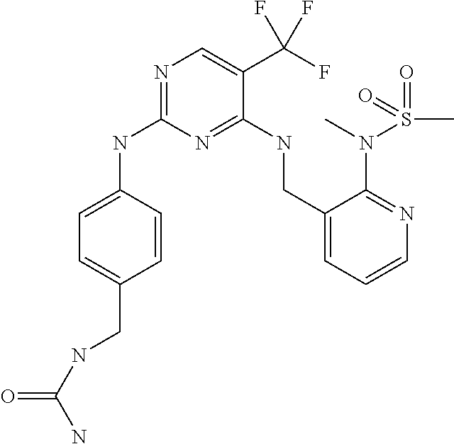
N(C1=NC=C(C(F)(F)F)C(NCC2=CC=CN=C2N(S(=O)(C)=O)C)=N1)C1=CC=C(CNC(=O)N)C=C1
